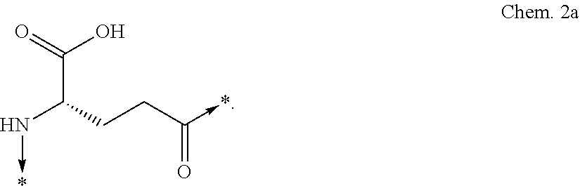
C(C(CCC(=O)->*)N->*)(=O)O
